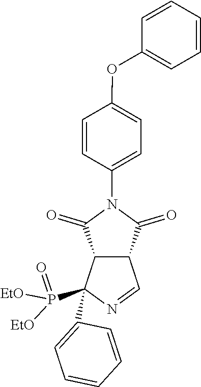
C1(OC2=CC=C(N3C(=O)C4C=NC(P(=O)([EtO])[EtO])(C5=CC=CC=C5)C4C3=O)C=C2)=CC=CC=C1
